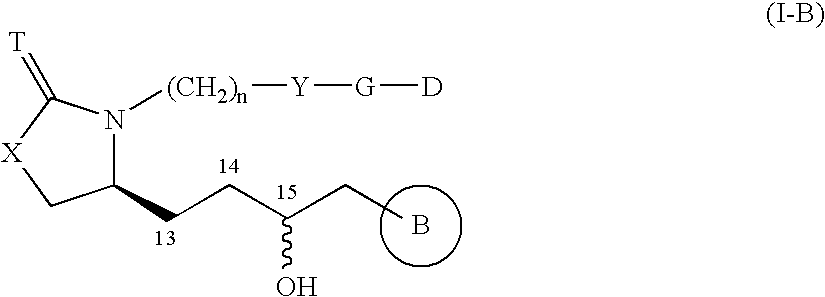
B.C1(CCC(O)CC)N([(CH2)n][Y][G][D])C(=[T])[X]C1
